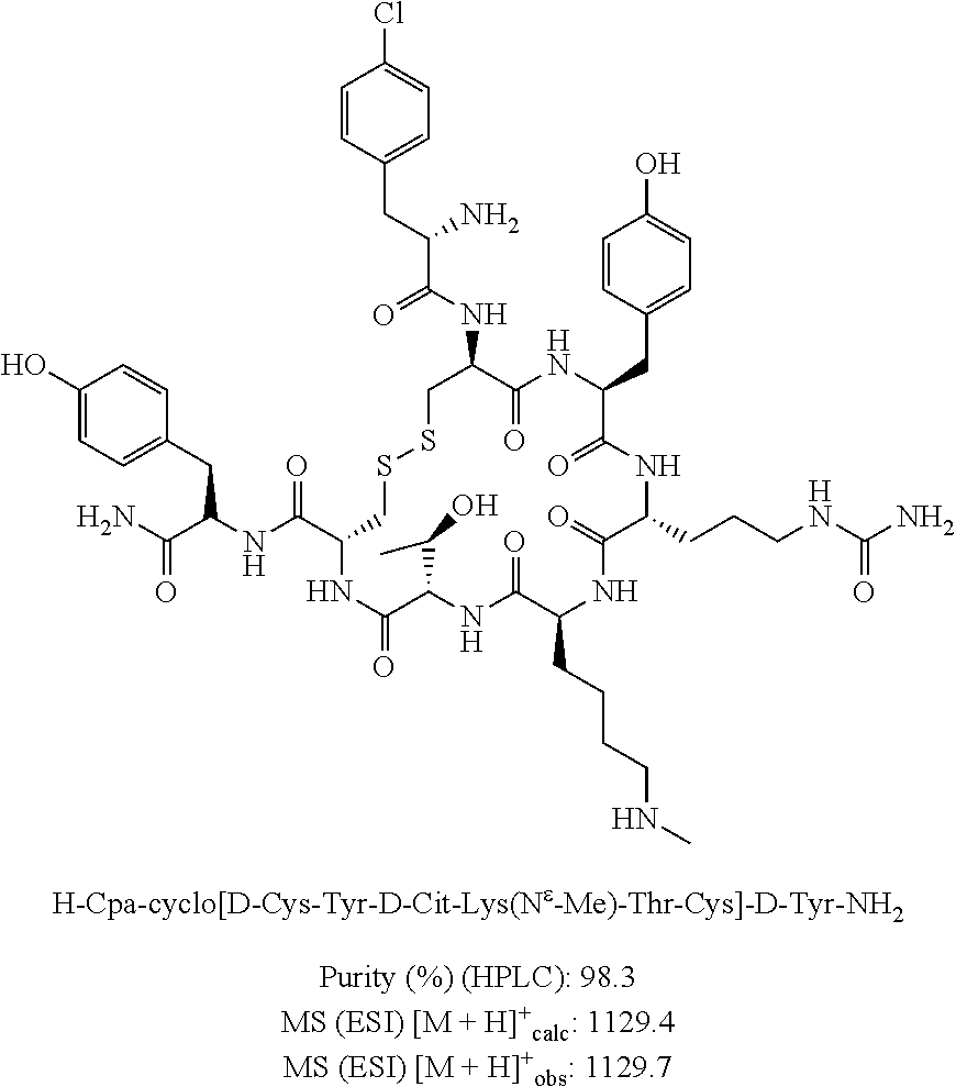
C1=CC(CC(C(NC2C(=O)NC(CC3=CC=C(O)C=C3)C(=O)NC(CCCNC(N)=O)C(=O)NC(CCCCNC)C(=O)NC(C(C)O)C(=O)NC(C(NC(C(N)=O)CC3=CC=C(O)C=C3)=O)CSSC2)=O)N)=CC=C1Cl
